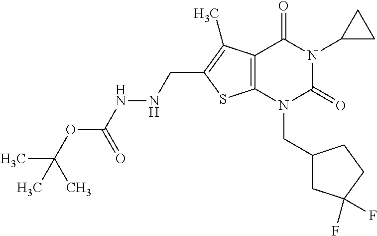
C12=C(N(CC3CC(F)(F)CC3)C(=O)N(C3CC3)C1=O)SC(CNNC(OC(C)(C)C)=O)=C2C
